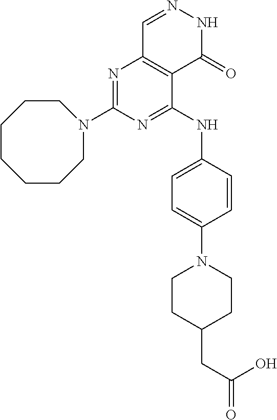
N1=C(NC2=CC=C(N3CCC(CC(=O)O)CC3)C=C2)C2=C(N=C1N1CCCCCCC1)C=NNC2=O
